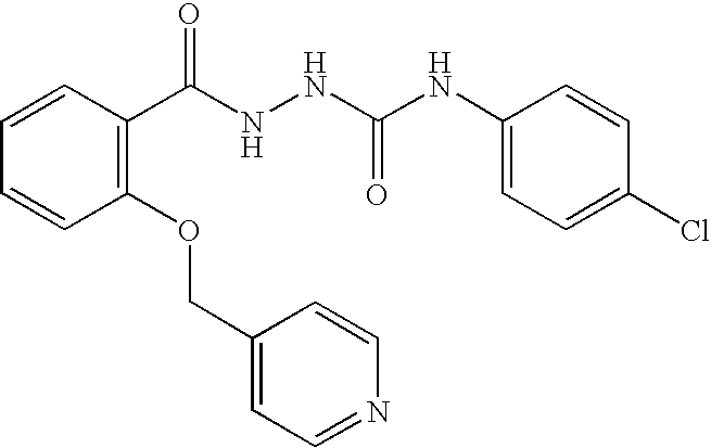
C1=CC(C(NNC(NC2=CC=C(Cl)C=C2)=O)=O)=C(OCC2=CC=NC=C2)C=C1
